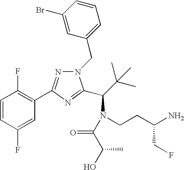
C1=CC(F)=CC(C2=NN(CC3=CC=CC(Br)=C3)C(C(N(CCC(N)CF)C(=O)C(O)C)C(C)(C)C)=N2)=C1F
